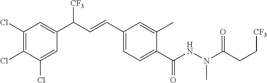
C1(Cl)=C(Cl)C(Cl)=CC(C(C=CC2=CC=C(C(NN(C(CC[CF3])=O)C)=O)C(C)=C2)[CF3])=C1
